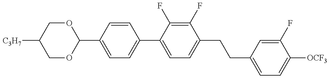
C1(C2=CC=C(C3=CC=C(CCC4=CC=C([OCF3])C(F)=C4)C(F)=C3F)C=C2)OCC([C3H7])CO1
